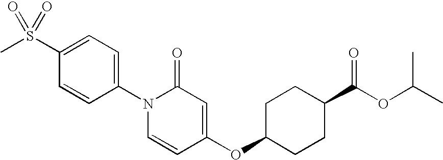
C1(S(C)(=O)=O)=CC=C(N2C=CC(OC3CCC(C(OC(C)C)=O)CC3)=CC2=O)C=C1
